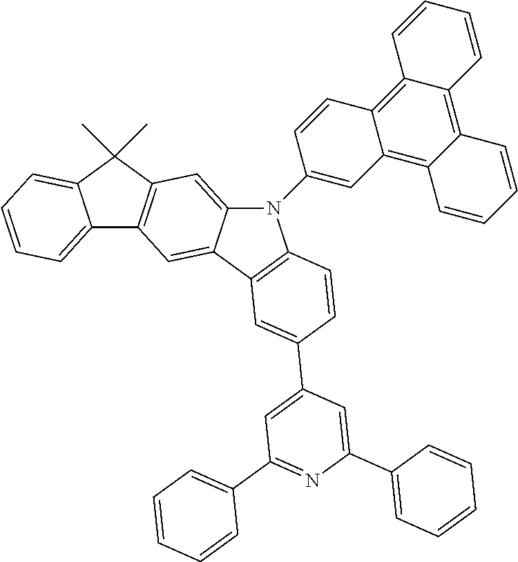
C12=CC=CC=C1C(C)(C)C1=C2C=C2C(=C1)N(C1=CC3=C4C(=C5C(=C3C=C1)C=CC=C5)C=CC=C4)C1=C2C=C(C2=CC(C3=CC=CC=C3)=NC(C3=CC=CC=C3)=C2)C=C1
